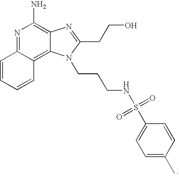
N1=C2C(=C3C(=C1N)N=C(CCO)N3CCCNS(=O)(=O)C1=CC=C(C)C=C1)C=CC=C2
